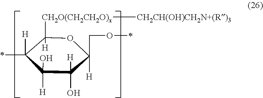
C1([CH2O(CH2CH2O)x][CH2CH(OH)CH2N+(R)3])([H])C(*)([H])C([H])(O)C(O)([H])C([H])(CO*)O1
